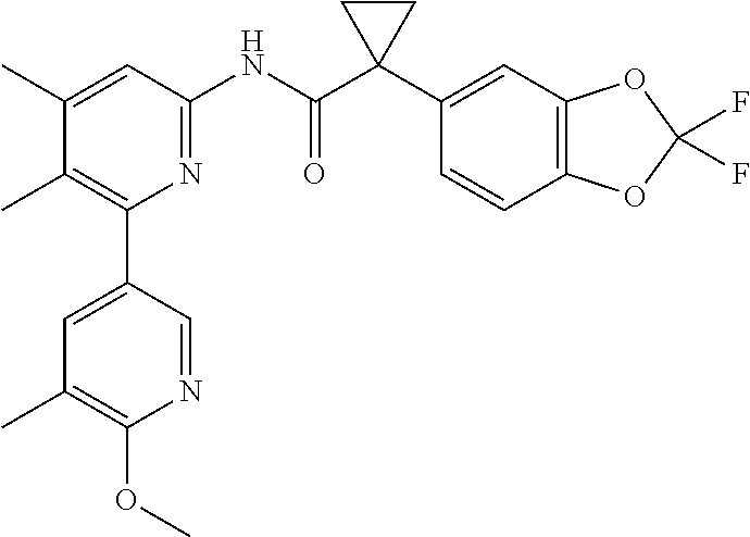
C1(C)=CC(NC(C2(C3=CC4=C(C=C3)OC(F)(F)O4)CC2)=O)=NC(C2=CC(C)=C(OC)N=C2)=C1C
